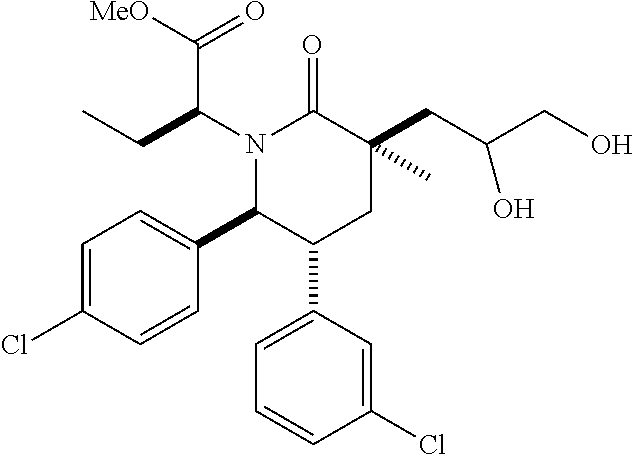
N1(C(CC)C([MeO])=O)C(C2=CC=C(Cl)C=C2)C(C2=CC=CC(Cl)=C2)CC(CC(CO)O)(C)C1=O
